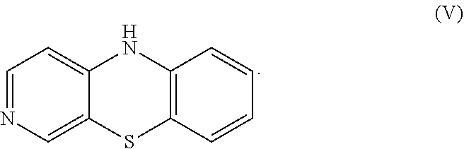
C12=C(C=CC=C1)NC1=CC=NC=C1S2
